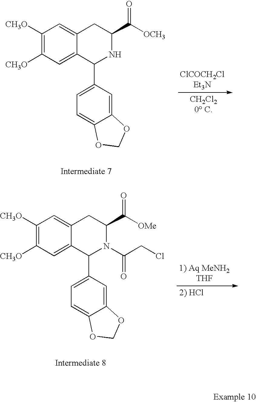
C1([CH3O])=C([CH3O])C=C2C(=C1)CC(C(=O)[OCH3])NC2C1=CC=C2C(=C1)OCO2.C1([CH3O])=C([CH3O])C=C2C(=C1)CC(C(=O)[OMe])N(C(CCl)=O)C2C1=CC=C2C(=C1)OCO2
